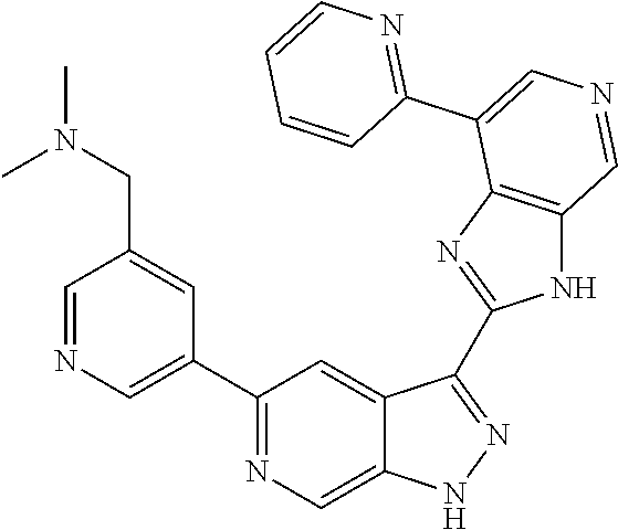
C1(C2=CN=CC(CN(C)C)=C2)=NC=C2C(=C1)C(C1=NC3=C(N1)C=NC=C3C1=NC=CC=C1)=NN2
